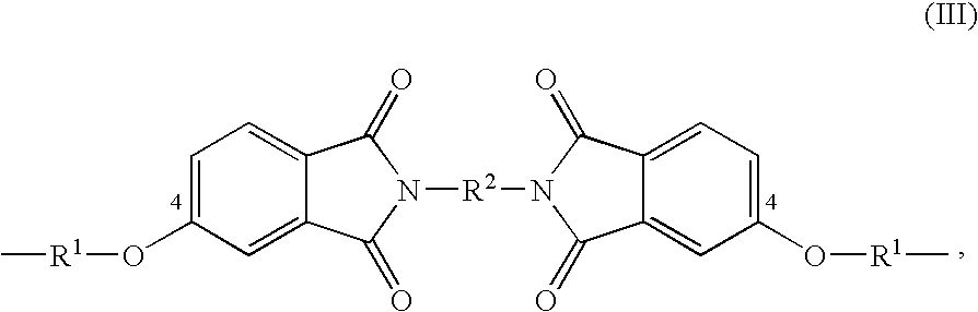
C1=C(O[R1]C)C=C2C(=C1)C(=O)N([R2]N1C(=O)C3=CC(O[R1]C)=CC=C3C1=O)C2=O
